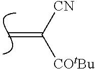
C=C([CN])[COtBu]
